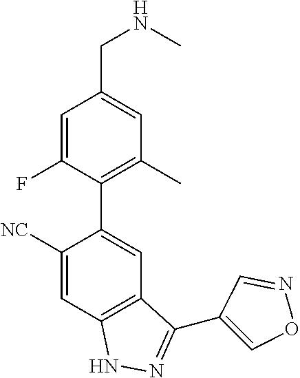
C1([NC])=CC2=C(C=C1C1=C(C)C=C(CNC)C=C1F)C(C1=CON=C1)=NN2
